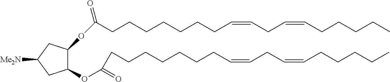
C1(OC(=O)CCCCCCCC=CCC=CCCCCC)C(OC(=O)CCCCCCCC=CCC=CCCCCC)CC([Me2N])C1
